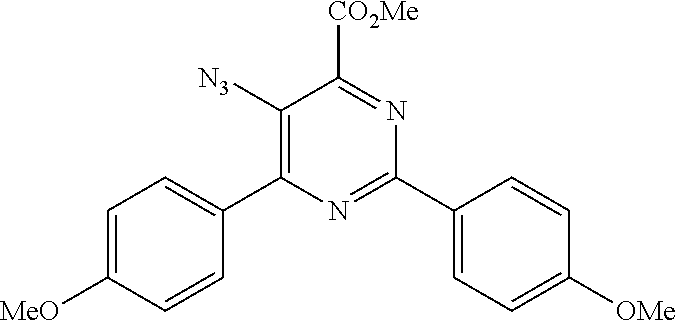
C1([N3])=C(C2=CC=C([MeO])C=C2)N=C(C2=CC=C([OMe])C=C2)N=C1[CO2Me]
